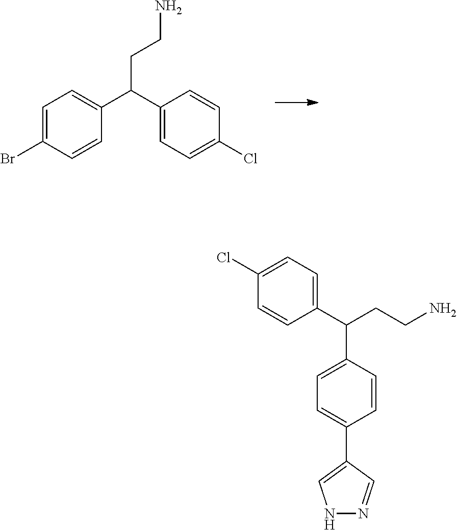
C1=C(Br)C=CC(C(C2=CC=C(Cl)C=C2)CCN)=C1.C1(C(CCN)C2=CC=C(C3=CNN=C3)C=C2)=CC=C(Cl)C=C1
